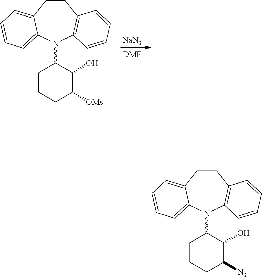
[NaN3].[DMF].C1CC2=CC=CC=C2N(C2CCCC([OMs])C2O)C2=C1C=CC=C2.C1CC2=CC=CC=C2N(C2CCCC([N3])C2O)C2=C1C=CC=C2
